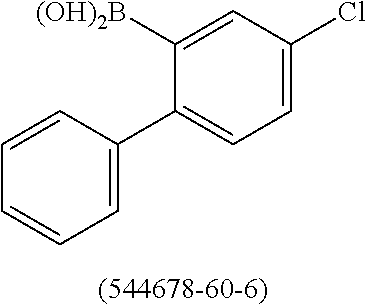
C1=CC(C2=CC=C(Cl)C=C2[(OH)2B])=CC=C1
